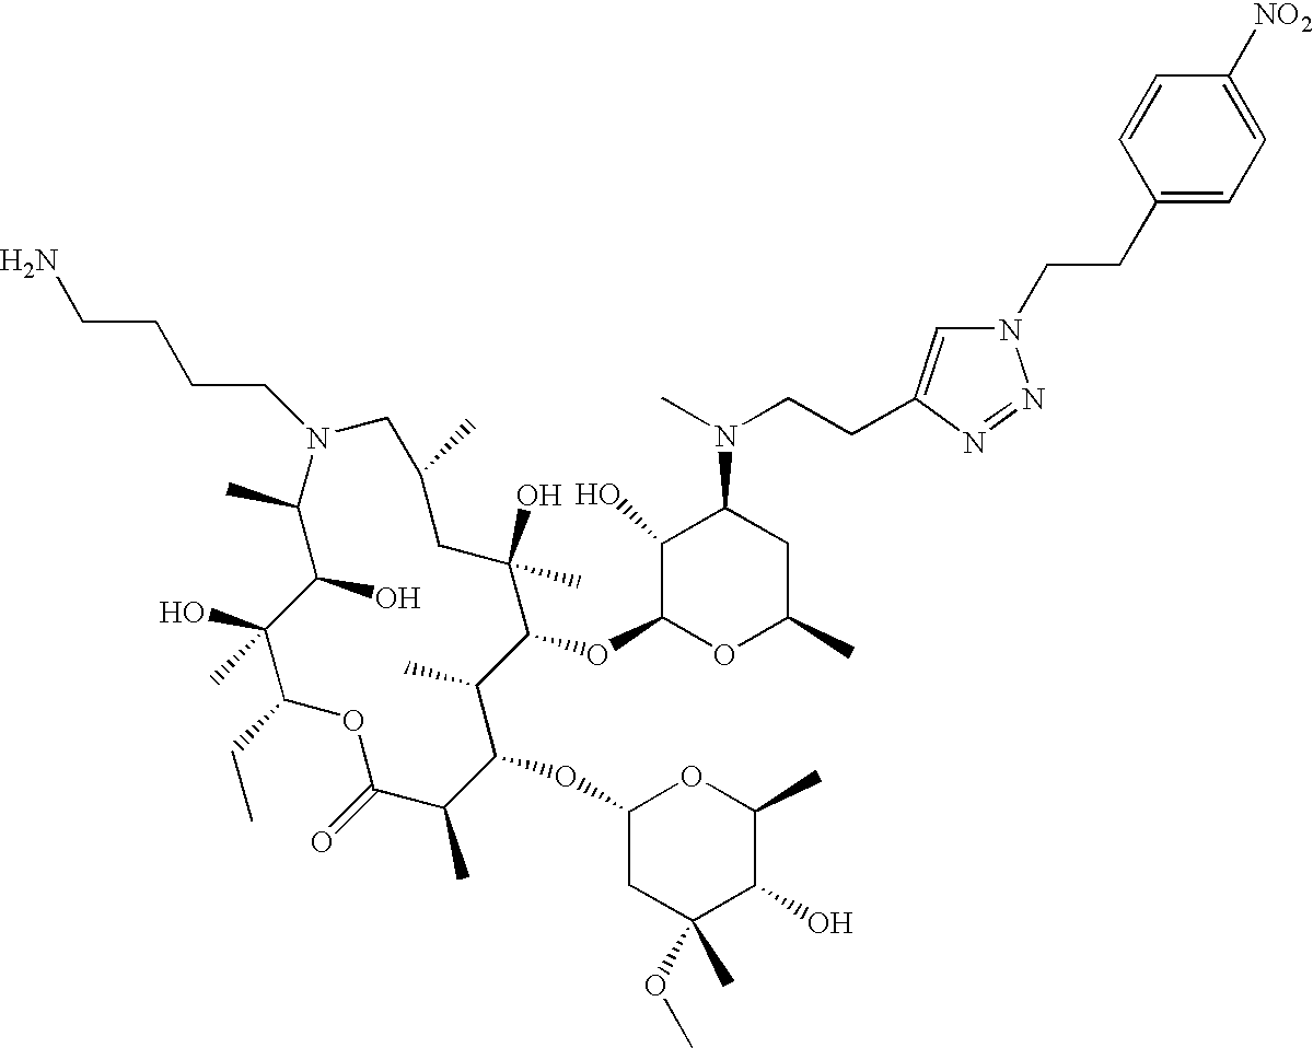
OC1C(C)N(CCCCN)CC(C)CC(O)(C)C(OC2OC(C)CC(N(C)CCC3=CN(CCC4=CC=C([NO2])C=C4)N=N3)C2O)C(C)C(OC2CC(C)(OC)C(O)C(C)O2)C(C)C(=O)OC(CC)C1(O)C
